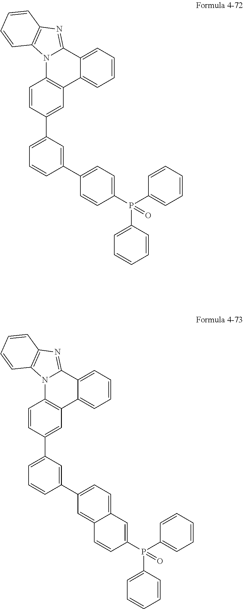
C1=CC=C2C(=C1)C1=C(N3C2=NC2=C3C=CC=C2)C=CC(C2=CC=CC(C3=CC=C(P(C4=CC=CC=C4)(C4=CC=CC=C4)=O)C=C3)=C2)=C1.C1=CC=C2C(=C1)C1=C(N3C2=NC2=C3C=CC=C2)C=CC(C2=CC=CC(C3=CC=C4C(=C3)C=CC(P(C3=CC=CC=C3)(C3=CC=CC=C3)=O)=C4)=C2)=C1
